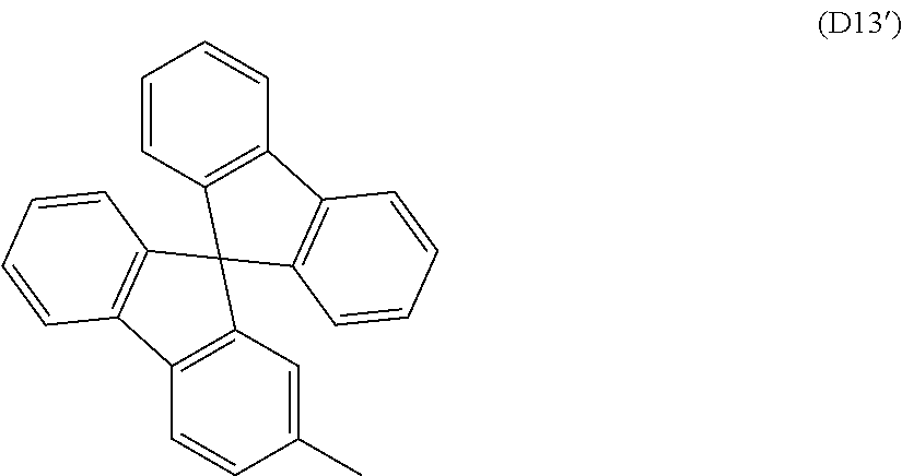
C1(C)=CC2=C(C=C1)C1=C(C=CC=C1)C21C2=C(C=CC=C2)C2=C1C=CC=C2
